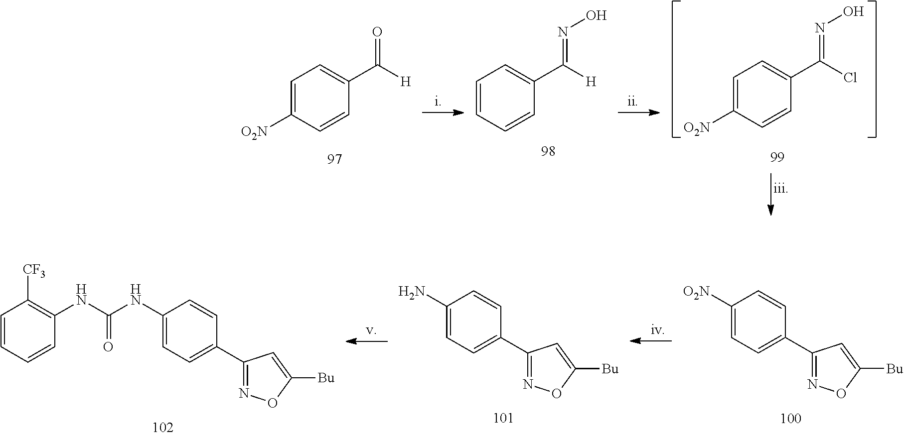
C1=CC=CC(NC(NC2=CC=C(C3=NOC([Bu])=C3)C=C2)=O)=C1[CF3].NC1=CC=C(C2=NOC([Bu])=C2)C=C1.[O2N]C1=CC=C(C2=NOC([Bu])=C2)C=C1.C1=C([O2N])C=CC(C([H])=O)=C1.C1=CC=CC(C([H])=NO)=C1.C1=C([O2N])C=CC(C(Cl)=NO)=C1
